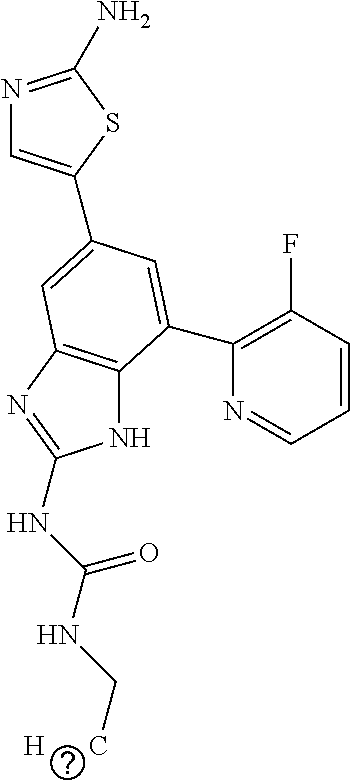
N1C2=C(N=C1NC(NC[H      C])=O)C=C(C1=CN=C(N)S1)C=C2C1=C(F)C=CC=N1
